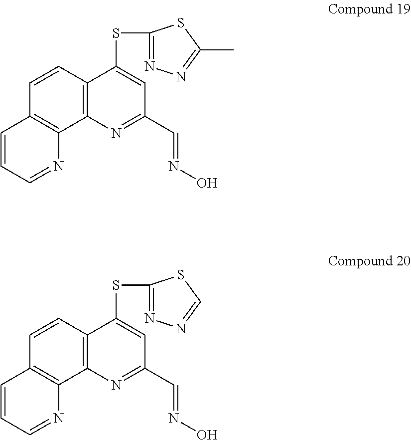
N1=CC=CC2=C1C1=C(C=C2)C(SC2=NN=C(C)S2)=CC(C=NO)=N1.N1=CC=CC2=C1C1=C(C=C2)C(SC2=NN=CS2)=CC(C=NO)=N1
